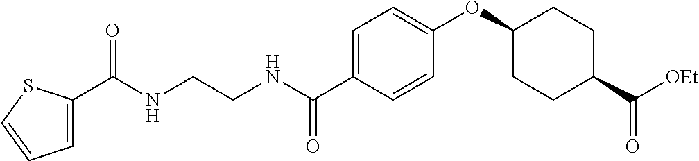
C1=C(C(NCCNC(C2=CC=CS2)=O)=O)C=CC(OC2CCC(C(=O)[OEt])CC2)=C1
